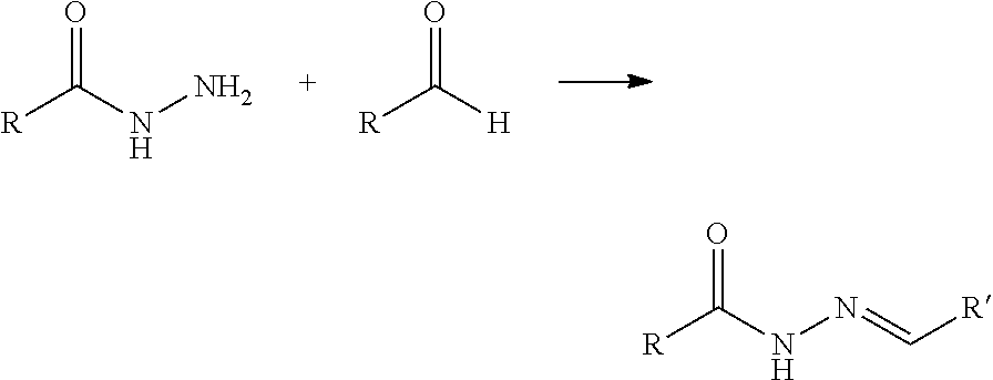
O=C(NN)[R].O=C([H])[R].O=C(NN=C[R])[R]
